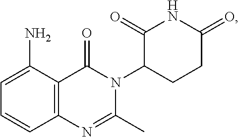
C1(=O)C(N2C(=O)C3=C(N=C2C)C=CC=C3N)CCC(=O)N1
